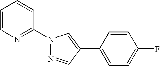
N1(C2=NC=CC=C2)N=CC(C2=CC=C(F)C=C2)=C1
